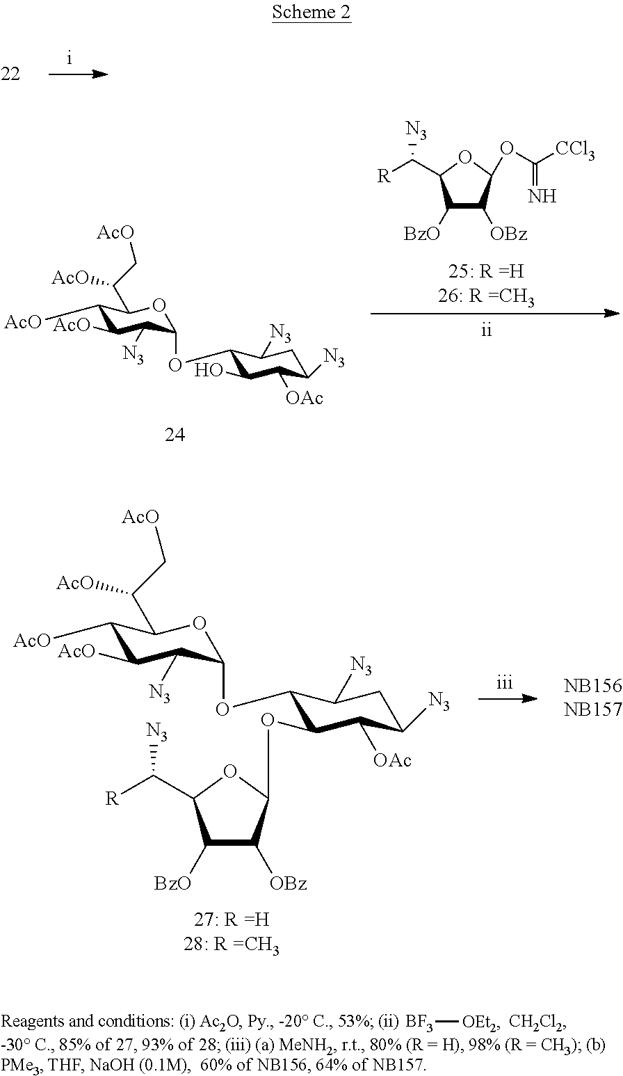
C1([BzO])C([OBz])C(OC([CCl3])=N)OC1C([R])[N3].C1([AcO])C([AcO])C([N3])C(OC2C(O)C([OAc])C([N3])CC2[N3])OC1C([AcO])C[AcO].C1([AcO])C([AcO])C([N3])C(OC2C(OC3C([OBz])C([BzO])C(C([R])[N3])O3)C([OAc])C([N3])CC2[N3])OC1C([AcO])C[AcO].[BF3][OEt2]
